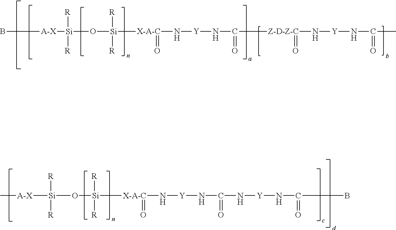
B[A-X][Si](O[Si]([X-A-C](N[Y]NC(=O)[Z-D-Z-C](N[Y]NC(C)=O)=O)=O)([R])[R])([R])[R].C[A-X][Si](O[Si]([X-A-C](N[Y]NC(N[Y]NC(B)=O)=O)=O)([R])[R])([R])[R]
